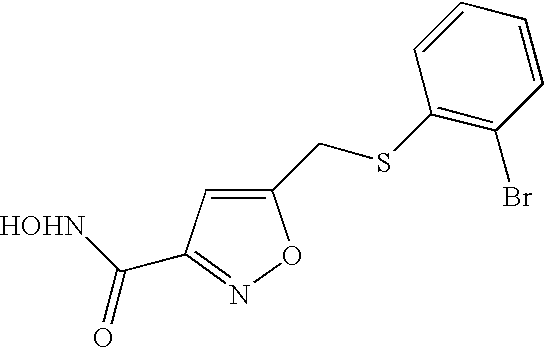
C1(CSC2=C(Br)C=CC=C2)=CC(C([HOHN])=O)=NO1
